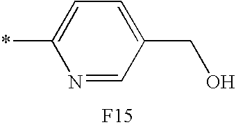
N1=CC(CO)=CC=C1*.[F15]
